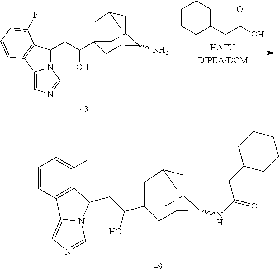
C12=CN=CN1C(CC(O)C13CC4CC(C(N)C(C1)C4)C3)C1=C2C=CC=C1F.C1CCC(CC(O)=O)CC1.[HATU].C12=CN=CN1C(CC(O)C13CC4CC(C(NC(CC5CCCCC5)=O)C(C1)C4)C3)C1=C2C=CC=C1F
